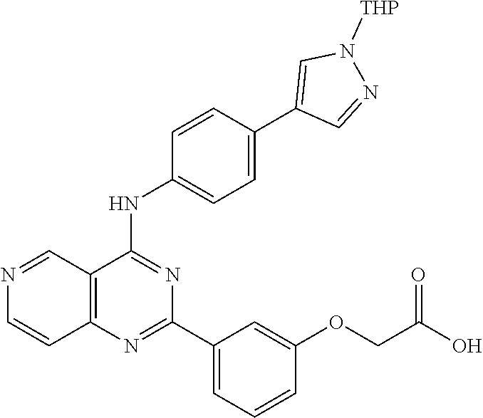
C12=C(N=C(C3=CC=CC(OCC(O)=O)=C3)N=C1NC1=CC=C(C3=CN([THP])N=C3)C=C1)C=CN=C2
